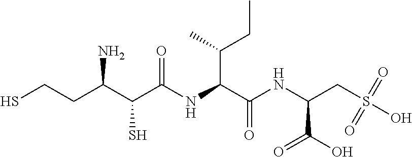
SCCC(C(C(NC(C(NC(CS(O)(=O)=O)C(O)=O)=O)C(CC)C)=O)S)N
